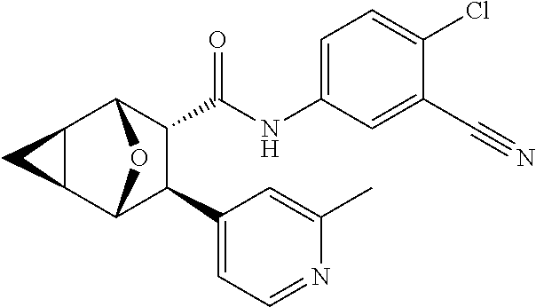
C1(C#N)=CC(NC(C2C(C3=CC=NC(C)=C3)C3OC2C2C3C2)=O)=CC=C1Cl
